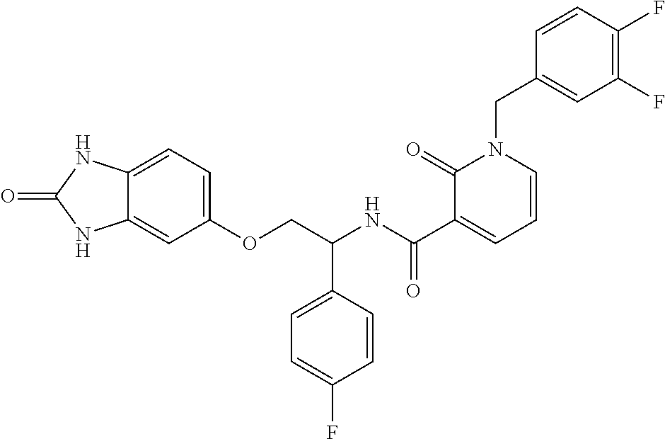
C1=CC(F)=C(F)C=C1CN1C(=O)C(C(NC(COC2=CC=C3C(=C2)NC(=O)N3)C2=CC=C(F)C=C2)=O)=CC=C1
